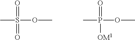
CS(OC)(=O)=O.CP(OC)(=O)[OM1]
